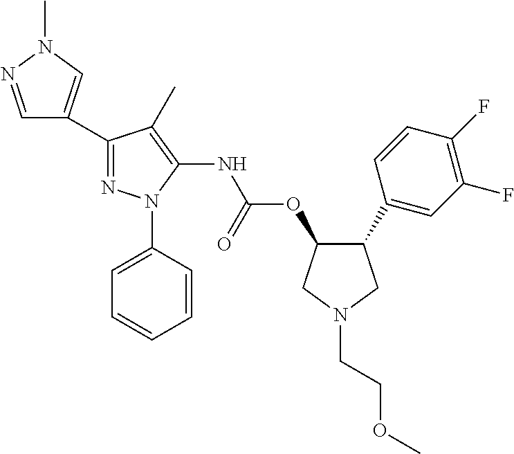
C1(C2=CC(F)=C(F)C=C2)C(OC(NC2=C(C)C(C3=CN(C)N=C3)=NN2C2=CC=CC=C2)=O)CN(CCOC)C1
